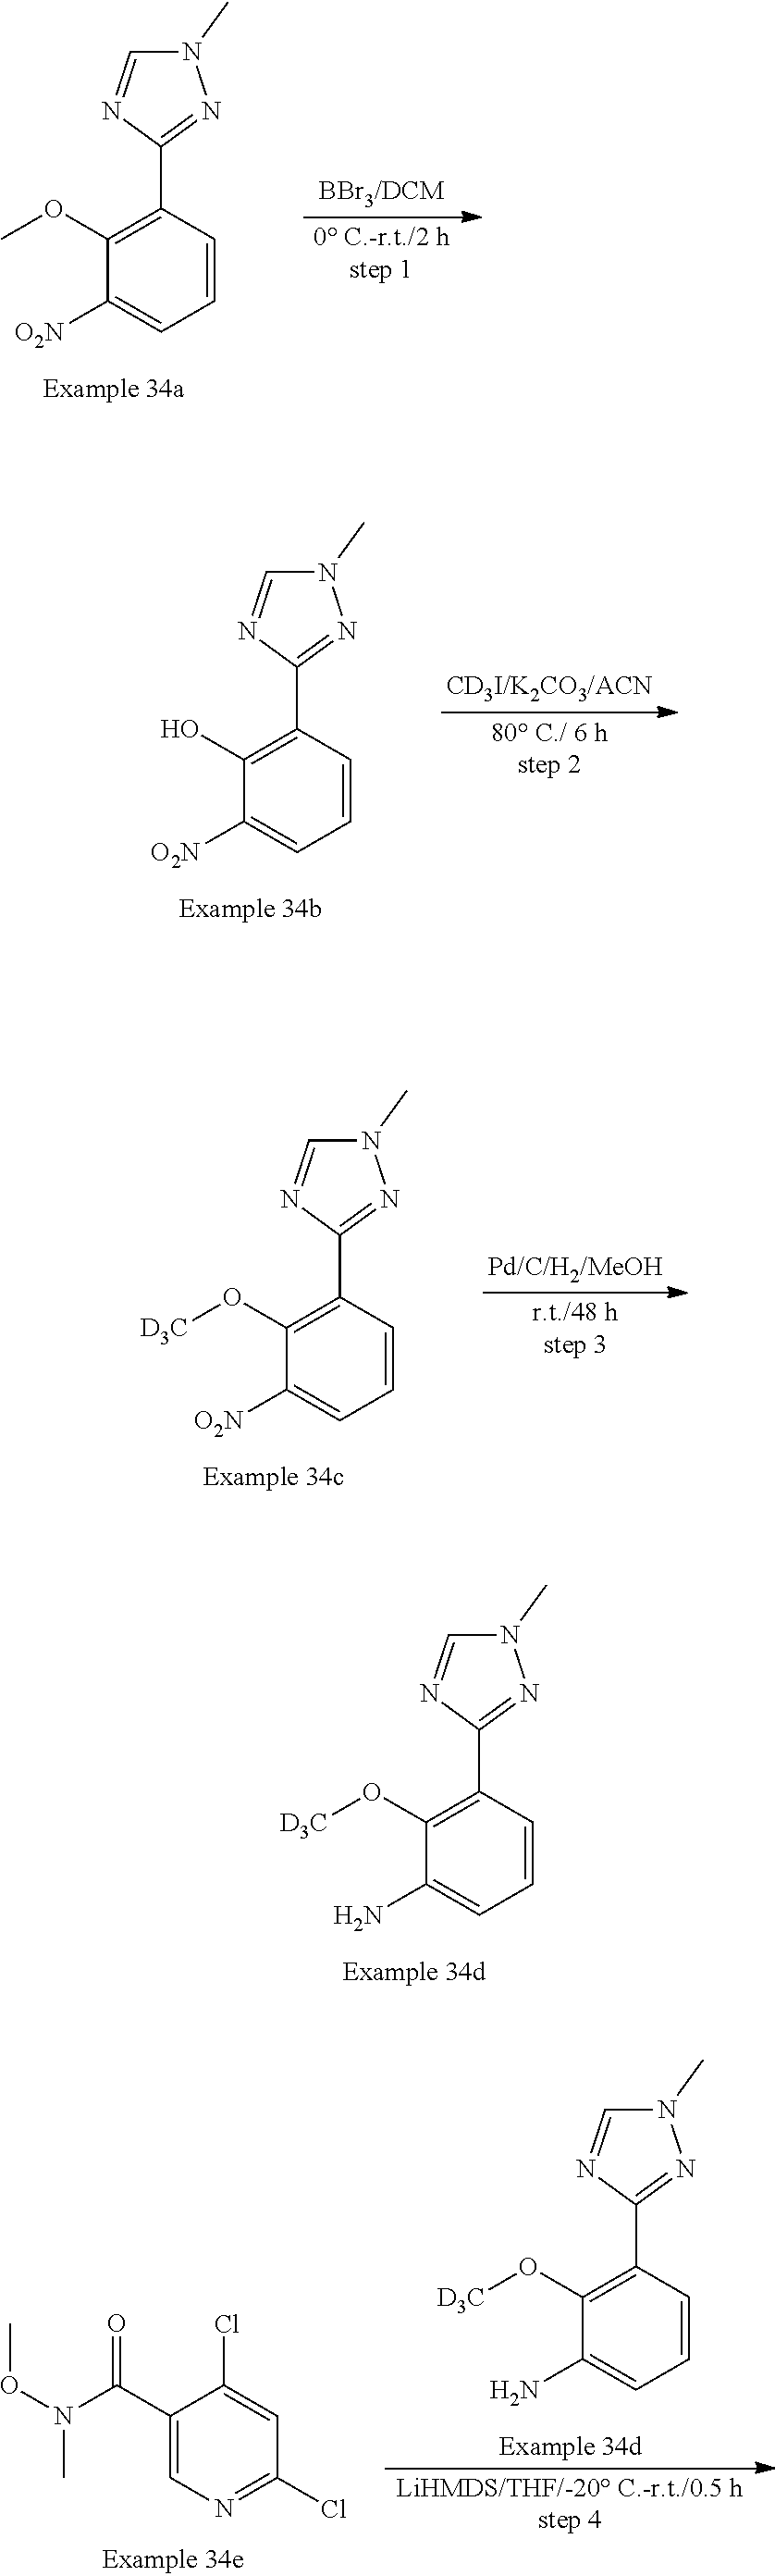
N1(C)C=NC(C2=C(O[D3C])C(N)=CC=C2)=N1.N1(C)C=NC(C2=C(OC)C([O2N])=CC=C2)=N1.N1(C)C=NC(C2=C(O)C([O2N])=CC=C2)=N1.N1(C)C=NC(C2=C(O[D3C])C([O2N])=CC=C2)=N1.N1(C)C=NC(C2=C(O[D3C])C(N)=CC=C2)=N1.C1(C(=O)N(C)OC)=CN=C(Cl)C=C1Cl
